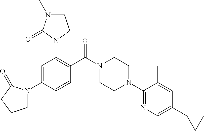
N1(C2=C(C(N3CCN(C4=NC=C(C5CC5)C=C4C)CC3)=O)C=CC(N3CCCC3=O)=C2)CCN(C)C1=O
